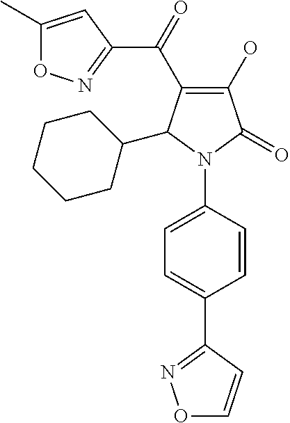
C1(O)=C(C(C2=NOC(C)=C2)=O)C(C2CCCCC2)N(C2=CC=C(C3=NOC=C3)C=C2)C1=O
